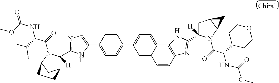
C1(C2=CC=C(C3=CC=C4C5=C(N=C(C6([H])CC7C(N6C(=O)C(C6CCOCC6)NC(=O)OC)C7)N5)C=CC4=C3)C=C2)=CN=C(C2([H])C3CC(N2C(=O)C(C(C)C)NC(OC)=O)CC3)N1
